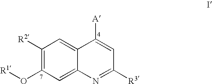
C1([R2])=C(O[R1])C=C2C(=C1)C([A])=CC([R3])=N2
